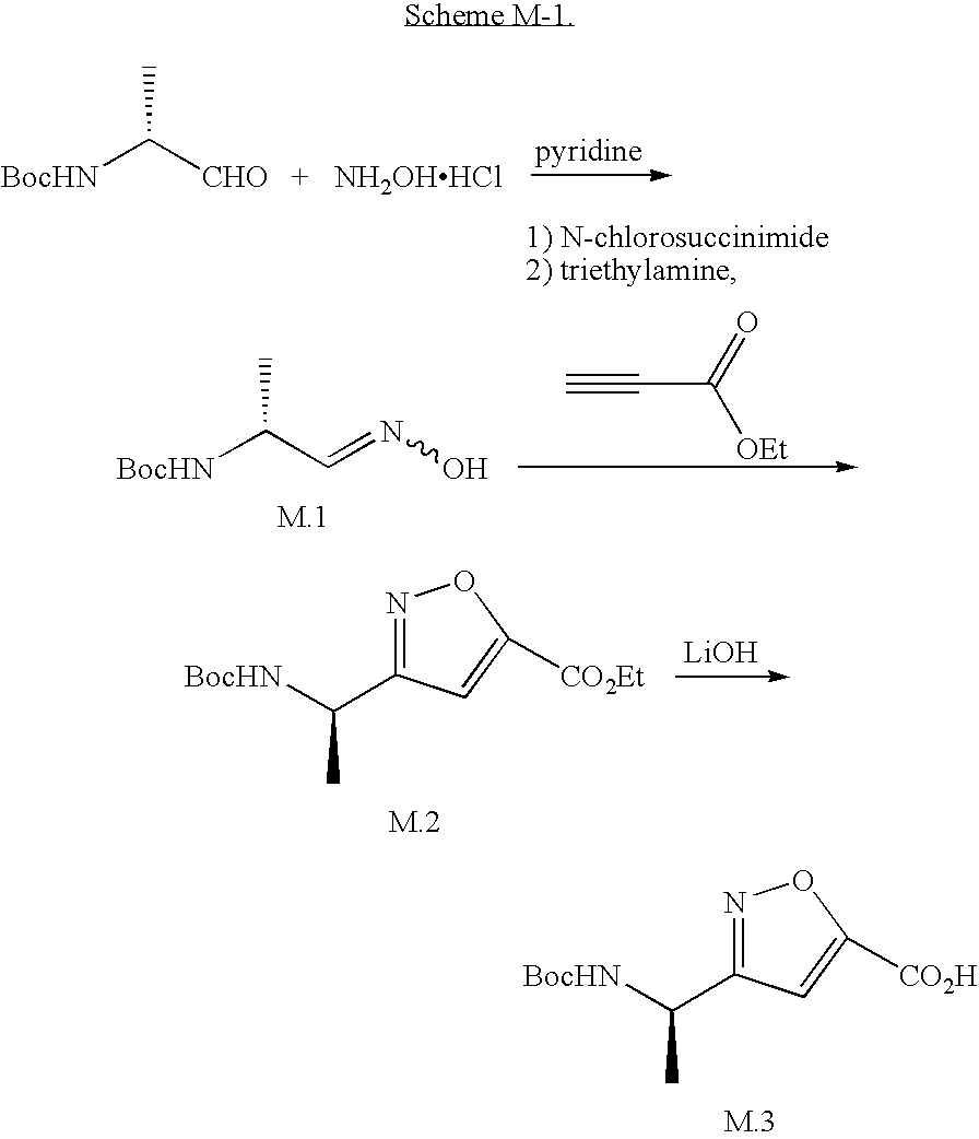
[BocHN]C([CHO])C.[NH2OHHCl].[BocHN]C(C=NO)C.C#CC([OEt])=O.N1=C(C([BocHN])C)C=C([CO2Et])O1.[LiOH].N1=C(C([BocHN])C)C=C([CO2H])O1
